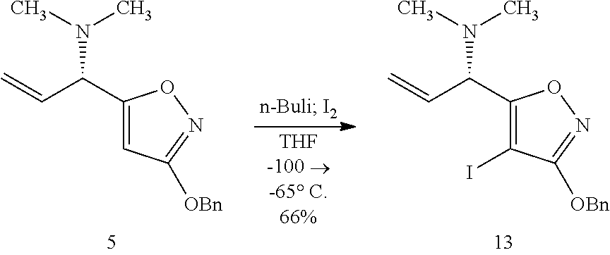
C=CC(N(C)C)C1=CC([OBn])=NO1.C=CC(N(C)C)C1=C(I)C([OBn])=NO1
